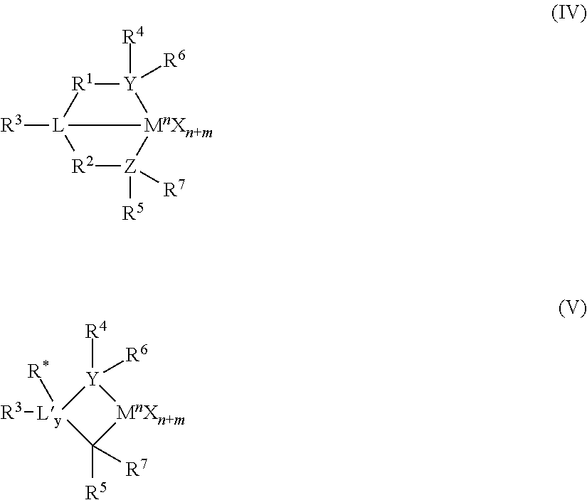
[R2]1[Z]([R5])([R7])[MnXn+m]2[Y]([R4])([R6])[R1][L]12[R3].[Y]1([R4])([R6])[Ly]([R3])([R*])C([R5])([R7])[MnXn+m]1
